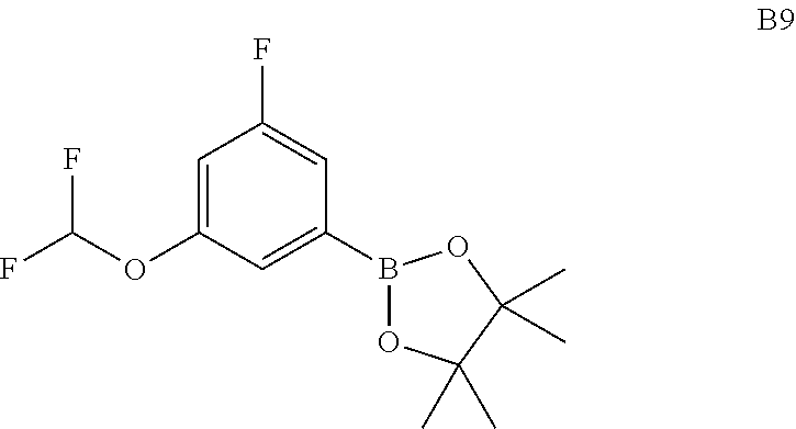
C1=C(OC(F)F)C=C(B2OC(C)(C)C(C)(C)O2)C=C1F
